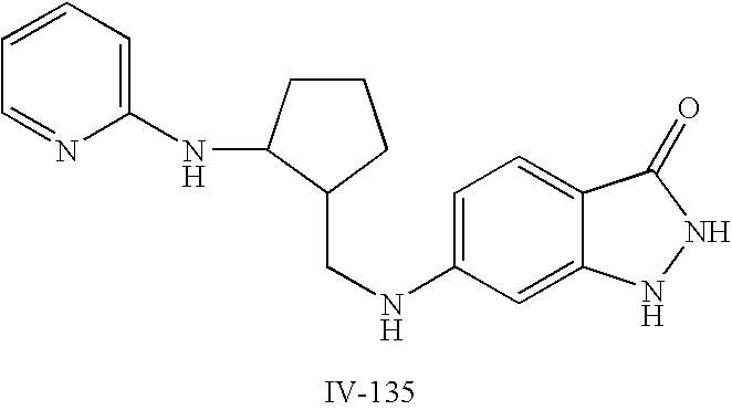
C1=C(NCC2C(NC3=CC=CC=N3)CCC2)C=C2C(=C1)C(=O)NN2
